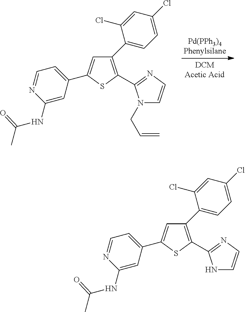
C1=C(C2=CC=NC(NC(C)=O)=C2)SC(C2=NC=CN2CC=C)=C1C1=CC=C(Cl)C=C1Cl.C1=C(C2=CC=NC(NC(C)=O)=C2)SC(C2=NC=CN2)=C1C1=CC=C(Cl)C=C1Cl
